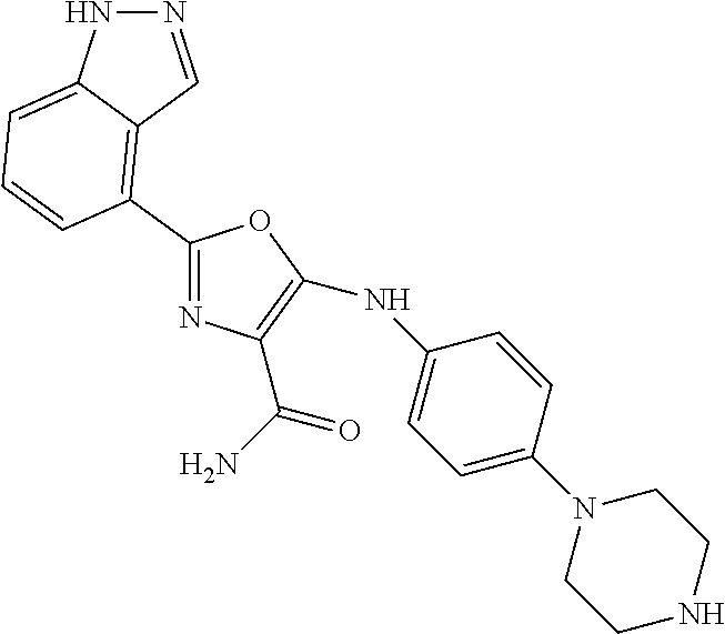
N1=CC2=C(C3=NC(C(N)=O)=C(NC4=CC=C(N5CCNCC5)C=C4)O3)C=CC=C2N1
